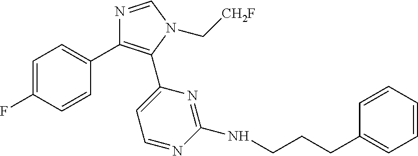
C1=C(F)C=CC(C2=C(C3=CC=NC(NCCCC4=CC=CC=C4)=N3)N(C[CH2F])C=N2)=C1
